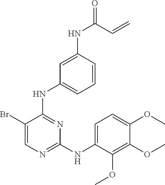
C1(Br)=CN=C(NC2=CC=C(OC)C(OC)=C2OC)N=C1NC1=CC=CC(NC(C=C)=O)=C1
